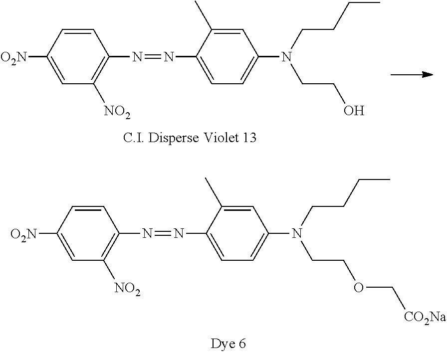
C1=CC([O2N])=CC([NO2])=C1N=NC1=CC=C(N(CCCC)CCOC[CO2Na])C=C1C.C1=CC([O2N])=CC([NO2])=C1N=NC1=CC=C(N(CCCC)CCO)C=C1C
